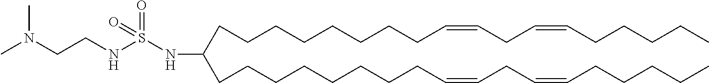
C(CCCCCCC=CCC=CCCCCC)CC(CCCCCCCCC=CCC=CCCCCC)NS(NCCN(C)C)(=O)=O
